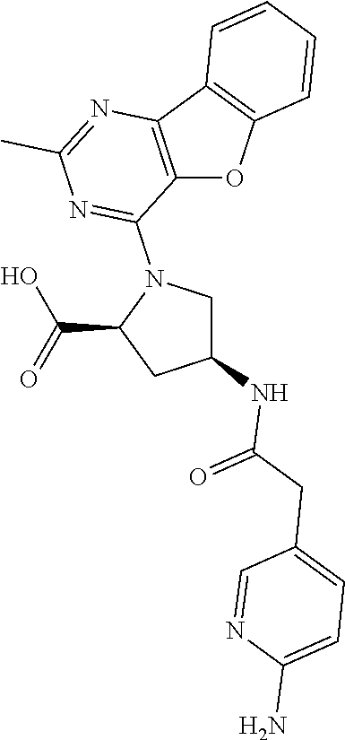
C12=C(C3=C(O1)C=CC=C3)N=C(C)N=C2N1C(C(=O)O)CC(NC(=O)CC2=CC=C(N)N=C2)C1
